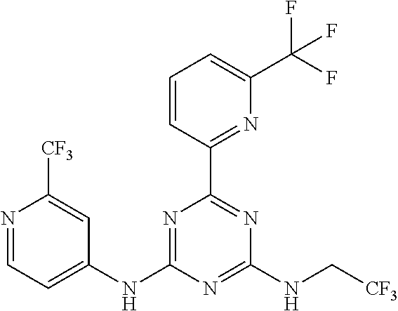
N1=CC=C(NC2=NC(C3=NC(C(F)(F)F)=CC=C3)=NC(NC[CF3])=N2)C=C1[CF3]
